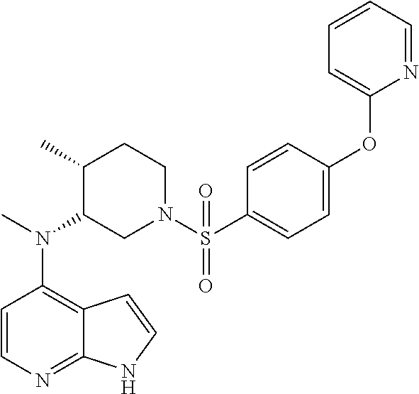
C12=C(N(C)C3CN(S(=O)(C4=CC=C(OC5=CC=CC=N5)C=C4)=O)CCC3C)C=CN=C1NC=C2
